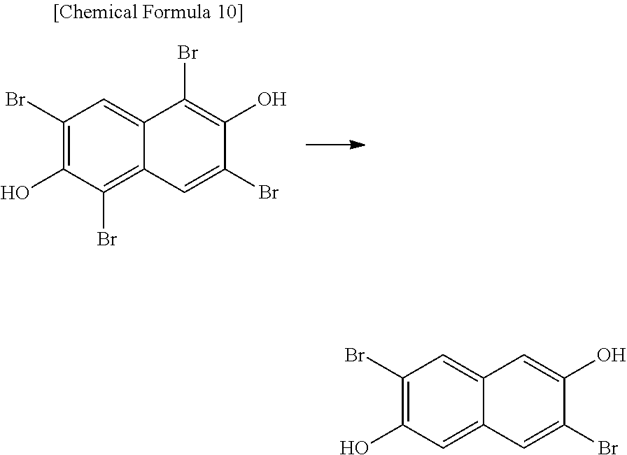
C1(Br)=C(O)C(Br)=C2C(=C1)C(Br)=C(O)C(Br)=C2.C1(Br)=C(O)C=C2C(=C1)C=C(O)C(Br)=C2
